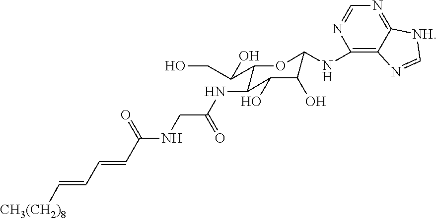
C1(C(CO)O)C(NC(CNC(=O)C=CC=C[CH3(CH2)8])=O)C(O)C(O)C(NC2=C3C(=NC=N2)[NH]C=N3)O1
